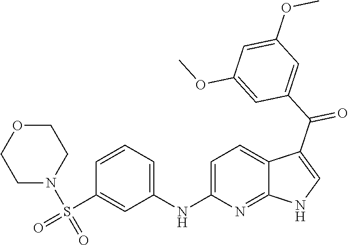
C1=C(NC2=CC=CC(S(N3CCOCC3)(=O)=O)=C2)N=C2C(=C1)C(C(C1=CC(OC)=CC(OC)=C1)=O)=CN2
